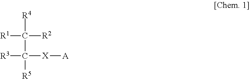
[R1]C([R2])([R4])C([X][A])([R3])[R5]
